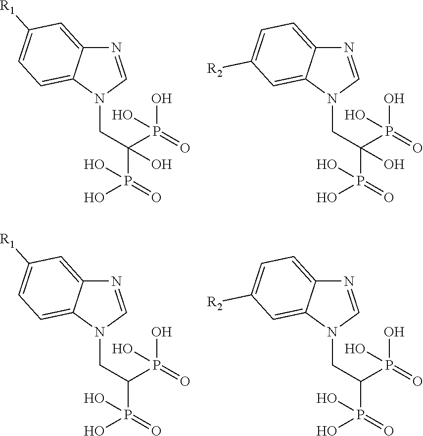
C12=CC([R1])=CC=C1N(CC(P(=O)(O)O)(P(=O)(O)O)O)C=N2.C12=CC=C([R2])C=C1N(CC(P(=O)(O)O)(P(=O)(O)O)O)C=N2.C12=CC([R1])=CC=C1N(CC(P(=O)(O)O)P(=O)(O)O)C=N2.C12=CC=C([R2])C=C1N(CC(P(=O)(O)O)P(=O)(O)O)C=N2
